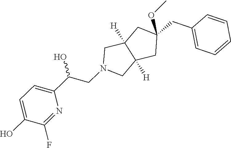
OC(CN1CC2([H])C([H])(C1)CC(CC1=CC=CC=C1)(OC)C2)C1=CC=C(O)C(F)=N1
